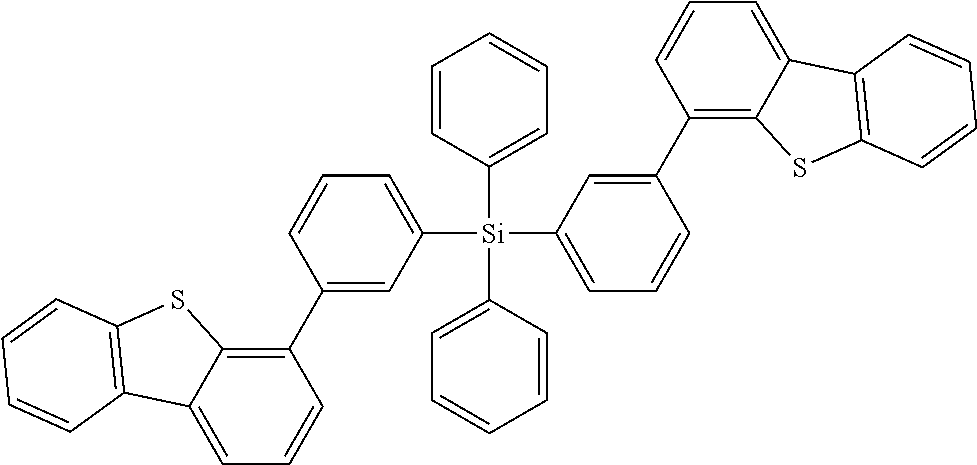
C1(C2=C3C(=CC=C2)C2=C(S3)C=CC=C2)=CC([Si](C2=CC=CC(C3=C4C(=CC=C3)C3=C(S4)C=CC=C3)=C2)(C2=CC=CC=C2)C2=CC=CC=C2)=CC=C1
